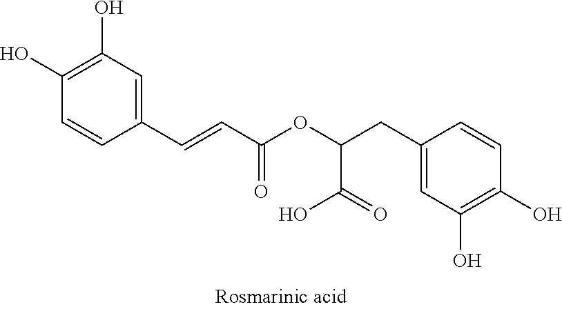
C1(C=CC(OC(CC2=CC(O)=C(O)C=C2)C(=O)O)=O)=CC(O)=C(O)C=C1
